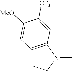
C12=C(N(C)CC1)C=C([CF3])C([MeO])=C2
